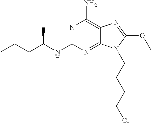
N1=C(NC(CCC)C)N=C2C(=C1N)N=C(OC)N2CCCCCl
